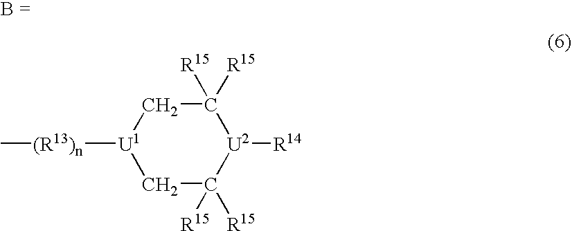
C1([R15])([R15])C[U1]([(R13)n]C)CC([R15])([R15])[U2]1[R14]
